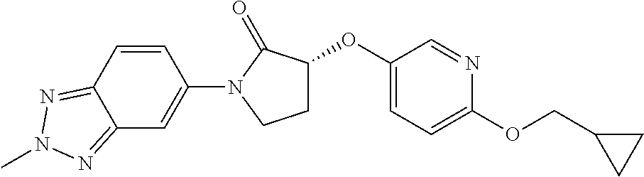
C1C(OC2=CC=C(OCC3CC3)N=C2)C(=O)N(C2=CC3=NN(C)N=C3C=C2)C1
